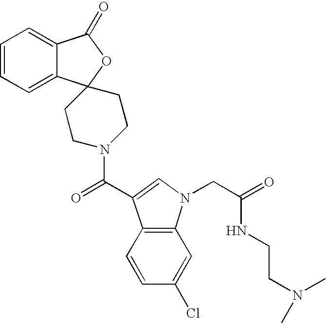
C1=CC=C2C(=C1)C(=O)OC21CCN(C(C2=CN(CC(=O)NCCN(C)C)C3=C2C=CC(Cl)=C3)=O)CC1
